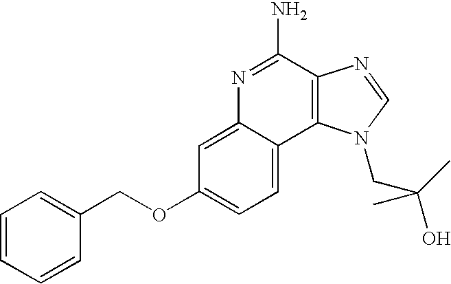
C1=C2C(=CC=C1OCC1=CC=CC=C1)C1=C(C(N)=N2)N=CN1CC(O)(C)C
